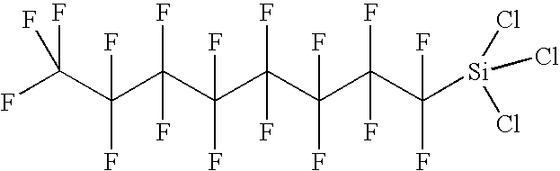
FC(C(C(C(C(C(C(C(F)(F)[Si](Cl)(Cl)Cl)(F)F)(F)F)(F)F)(F)F)(F)F)(F)F)(F)F
